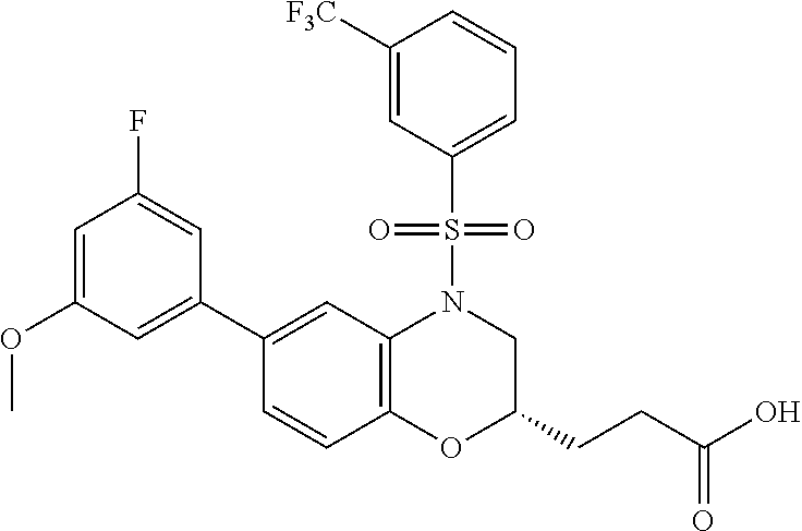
C1(C2=CC(OC)=CC(F)=C2)=CC2=C(C=C1)OC(CCC(O)=O)CN2S(=O)(=O)C1=CC=CC([F3C])=C1
